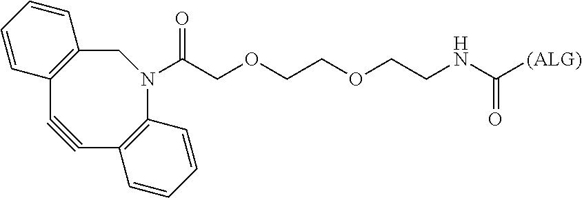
C12=C(C#CC3=C(CN1C(COCCOCCNC([(ALG)])=O)=O)C=CC=C3)C=CC=C2
